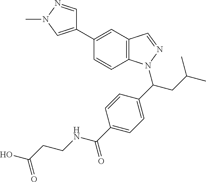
C12=C(C=C(C3=CN(C)N=C3)C=C1)C=NN2C(CC(C)C)C1=CC=C(C(=O)NCCC(O)=O)C=C1
